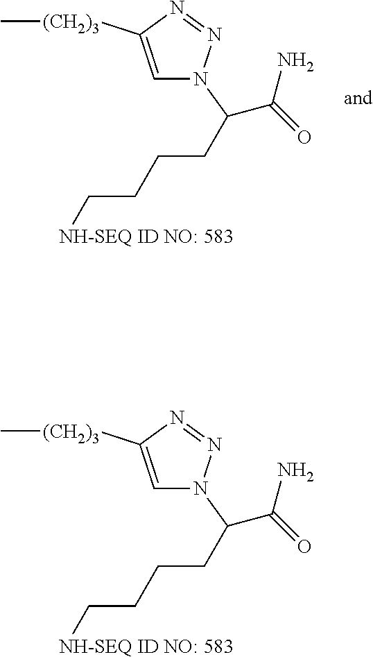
C1=C([(CH2)3]C)N=NN1C(C(N)=O)CCCC[NH-SEQ ID NO: 583].C1=C([(CH2)3]C)N=NN1C(C(N)=O)CCCC[NH-SEQ ID NO: 583]
